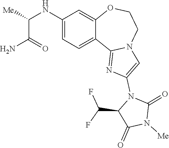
C(C(=O)N)(NC1=CC=C2C(=C1)OCCN1C2=NC(N2C(C(F)F)C(=O)N([Me])C2=O)=C1)[Me]
